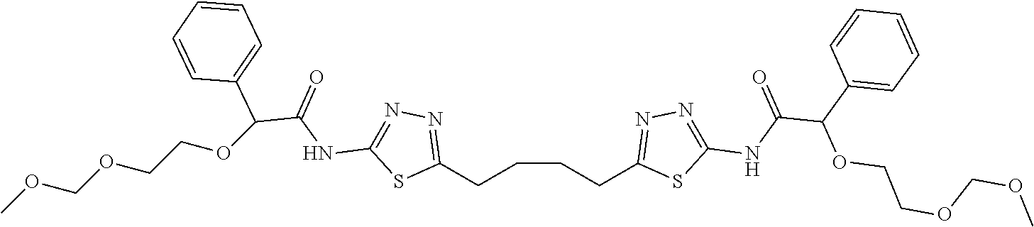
C(CCC1=NN=C(NC(C(C2=CC=CC=C2)OCCOCOC)=O)S1)CC1=NN=C(NC(C(OCCOCOC)C2=CC=CC=C2)=O)S1
